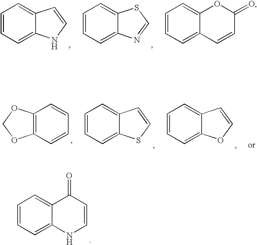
C12=C(C=CC=C1)OCO2.C1=CC=C2C(=C1)C=CS2.C1=CC=C2C(=C1)C=CO2.C1=CC=C2C(=C1)C(=O)C=CN2.C1=CC=C2C(=C1)C=CN2.C1=CC=C2C(=C1)SC=N2.C1=CC=C2C(=C1)OC(=O)C=C2
